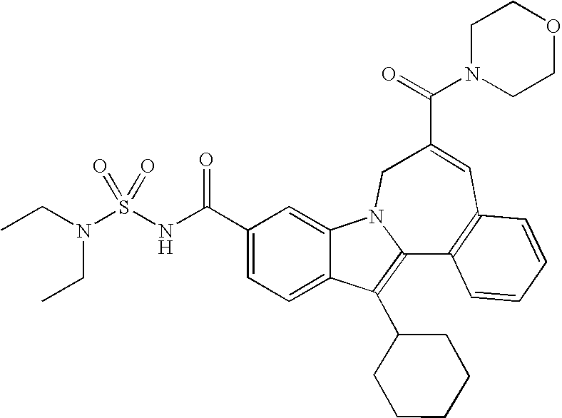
C1(C(NS(N(CC)CC)(=O)=O)=O)=CC=C2C(=C1)N1C(=C2C2CCCCC2)C2=C(C=C(C(=O)N3CCOCC3)C1)C=CC=C2
